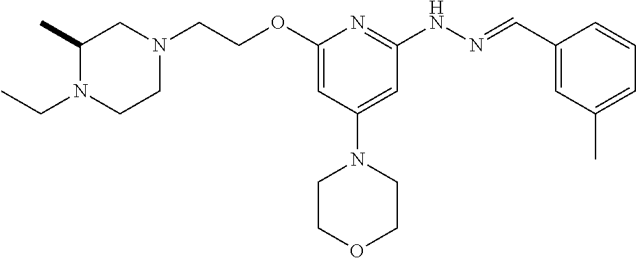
O(C1=CC(N2CCOCC2)=CC(NN=CC2=CC(C)=CC=C2)=N1)CCN1CC(C)N(CC)CC1
